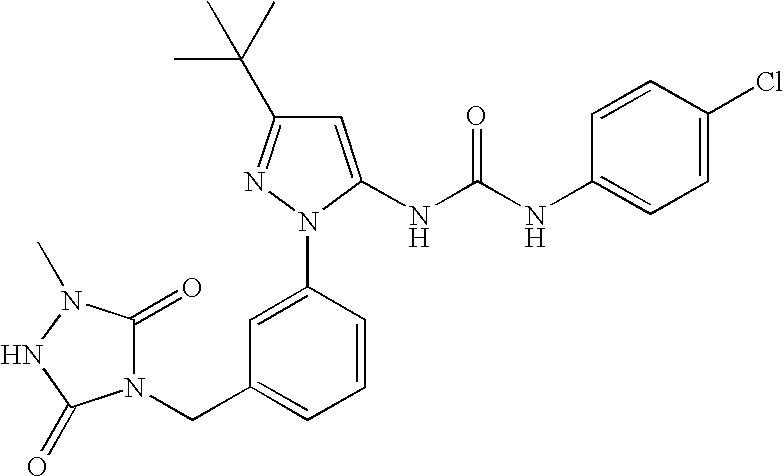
C1=C(NC(NC2=CC=C(Cl)C=C2)=O)N(C2=CC(CN3C(=O)N(C)NC3=O)=CC=C2)N=C1C(C)(C)C
